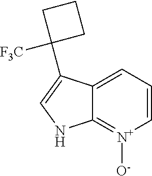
C12=CC=C[N+]([O-])=C1NC=C2C1([F3C])CCC1
